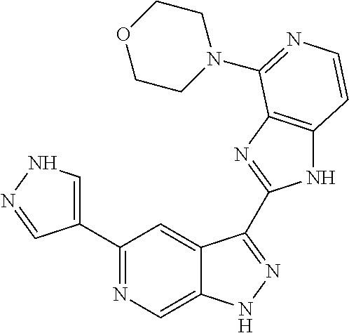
C1(C2=CNN=C2)=NC=C2C(=C1)C(C1=NC3=C(N1)C=CN=C3N1CCOCC1)=NN2
